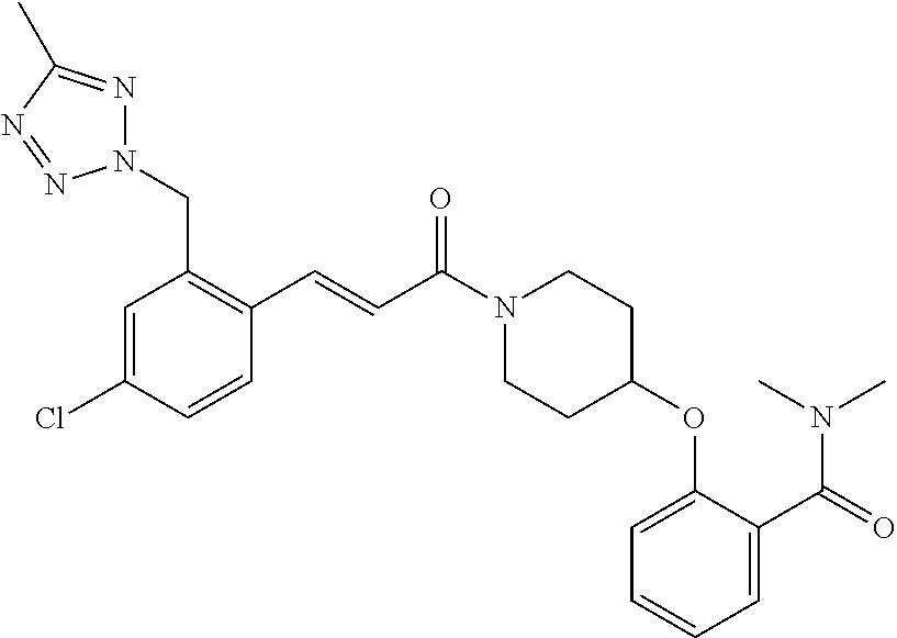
C1(C=CC(N2CCC(OC3=CC=CC=C3C(=O)N(C)C)CC2)=O)=C(CN2N=C(C)N=N2)C=C(Cl)C=C1
